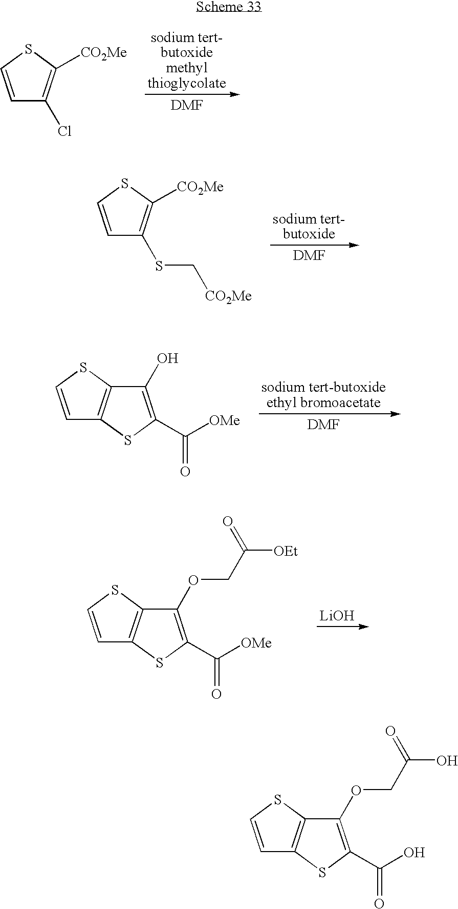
C1=CSC([CO2Me])=C1Cl.C1=CSC([CO2Me])=C1SC[CO2Me].C1=CSC2=C1SC(C([OMe])=O)=C2O.[LiOH].C1=CSC2=C1SC(C([OMe])=O)=C2OCC([OEt])=O.C1=CSC2=C1SC(C(O)=O)=C2OCC(O)=O
